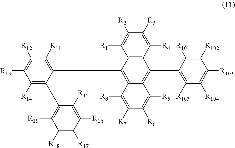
C1([R14])=C(C2=C([R19])C([R18])=C([R17])C([R16])=C2[R15])C(C2=C3C(=C(C4=C([R105])C([R104])=C([R103])C([R102])=C4[R101])C4=C2C([R1])=C([R2])C([R3])=C4[R4])C([R5])=C([R6])C([R7])=C3[R8])=C([R11])C([R12])=C1[R13]
